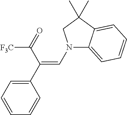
N1(C=C(C2=CC=CC=C2)C(=O)[F3C])C2=CC=CC=C2C(C)(C)C1
